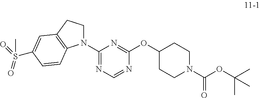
C1(N2CCC3=C2C=CC(S(=O)(=O)C)=C3)=NC=NC(OC2CCN(C(OC(C)(C)C)=O)CC2)=N1
